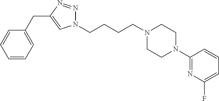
N1(CCCCN2CCN(C3=NC(F)=CC=C3)CC2)N=NC(CC2=CC=CC=C2)=C1
